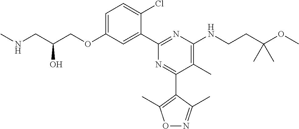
C1=C(OCC(CNC)O)C=C(C2=NC(NCCC(OC)(C)C)=C(C)C(C3=C(C)ON=C3C)=N2)C(Cl)=C1
